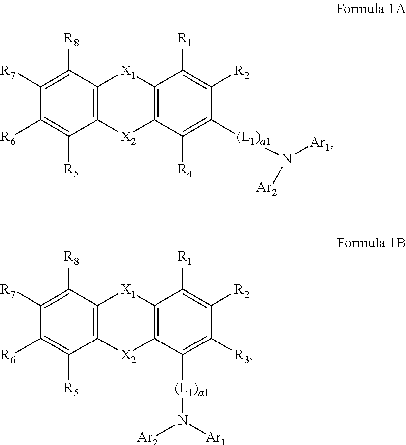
C12=C(C([R8])=C([R7])C([R6])=C1[R5])[X1]C1=C([X2]2)C([R4])=C([(L1)a1]N([Ar1])[Ar2])C([R2])=C1[R1].C12=C(C([R8])=C([R7])C([R6])=C1[R5])[X1]C1=C([X2]2)C([(L1)a1]N([Ar2])[Ar1])=C([R3])C([R2])=C1[R1]
